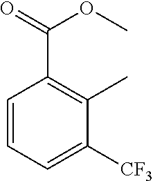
C1=CC=C([CF3])C(C)=C1C(=O)OC
